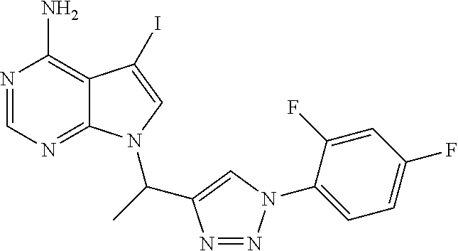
N1=CN=C2C(=C1N)C(I)=CN2C(C1=CN(C2=CC=C(F)C=C2F)N=N1)C
